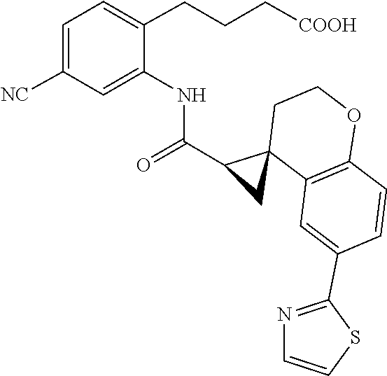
C1=C([NC])C=C(NC(C2C3(C4=C(OCC3)C=CC(C3=NC=CS3)=C4)C2)=O)C(CCC[COOH])=C1
